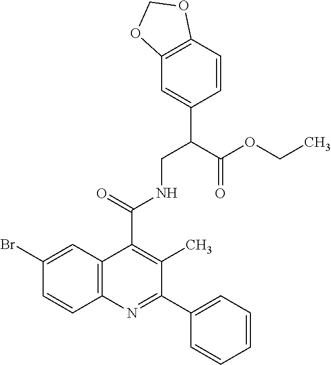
C12=C(C=CC(C(CNC(C3=C(C)C(C4=CC=CC=C4)=NC4=C3C=C(Br)C=C4)=O)C(OCC)=O)=C1)OCO2
